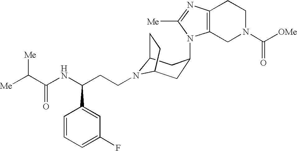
N1(CCC(NC(C([Me])[Me])=O)C2=CC(F)=CC=C2)C2CC(N3C4=C(CCN(C([OMe])=O)C4)N=C3[Me])CC1CC2
